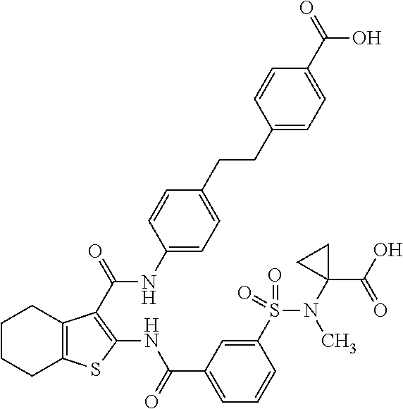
C1(CCC2=CC=C(NC(=O)C3=C(NC(C4=CC=CC(S(N(C5(C(O)=O)CC5)C)(=O)=O)=C4)=O)SC4=C3CCCC4)C=C2)=CC=C(C(=O)O)C=C1
